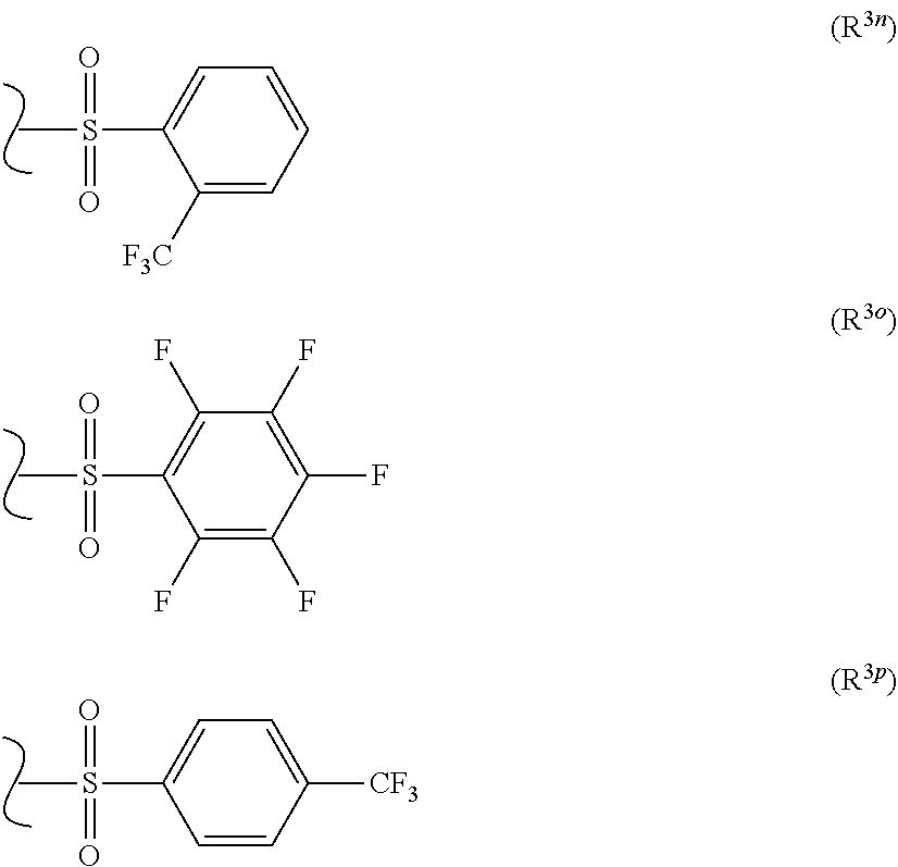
O=S(=O)(C1=CC=CC=C1[F3C])C.O=S(=O)(C1=C(F)C(F)=C(F)C(F)=C1F)C.O=S(=O)(C1=CC=C([CF3])C=C1)C
